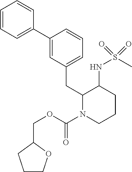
C1=CC=C(C2=CC(CC3N(C(OCC4CCCO4)=O)CCCC3NS(C)(=O)=O)=CC=C2)C=C1
